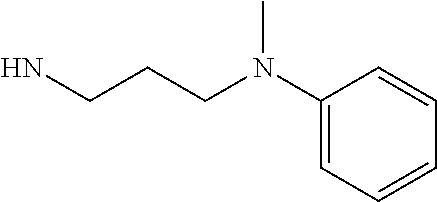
C1(N(CCCN)C)=CC=CC=C1
